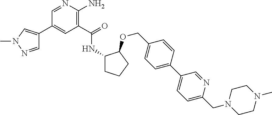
C1(C(=O)NC2CCCC2OCC2=CC=C(C3=CC=C(CN4CCN(C)CC4)N=C3)C=C2)=C(N)N=CC(C2=CN(C)N=C2)=C1
